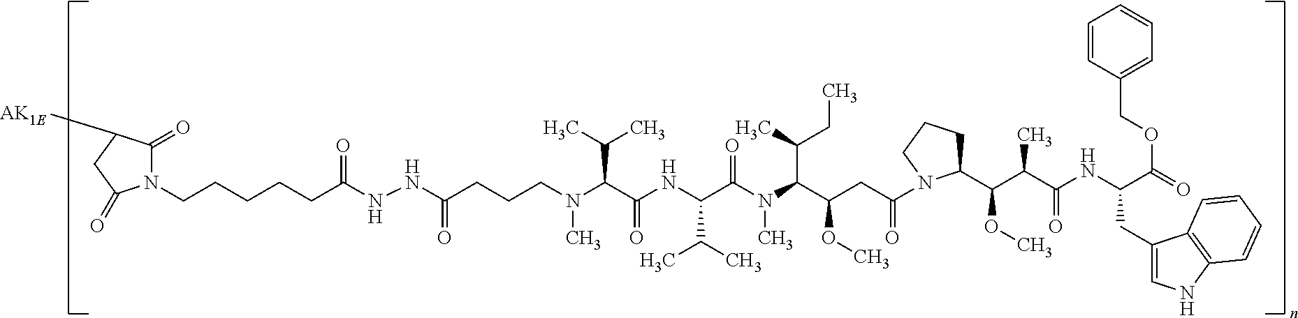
N(C(C(NC(C(C)C)C(N(C)C(C(C)CC)C(CC(=O)N1C(C(C(C(=O)NC(CC2=CNC3=C2C=CC=C3)C(=O)OCC2=CC=CC=C2)C)OC)CCC1)OC)=O)=O)C(C)C)(C)CCCC(NNC(CCCCCN1C(=O)C([AK1E])CC1=O)=O)=O
